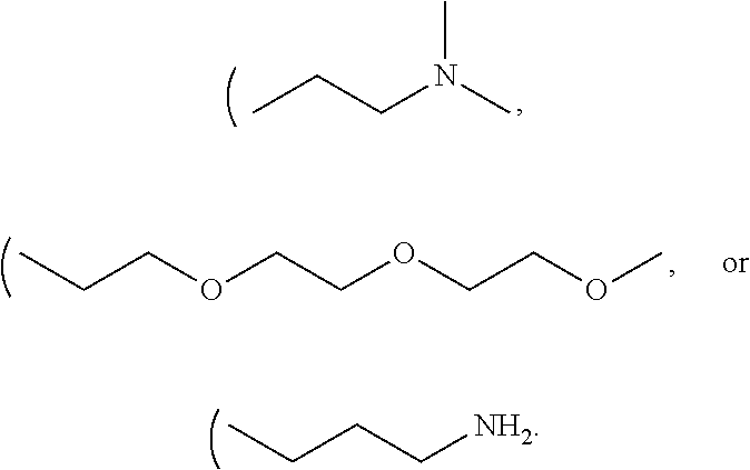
CCCN(C)C.CCCOCCOCCOC.CCCC[NH2]
